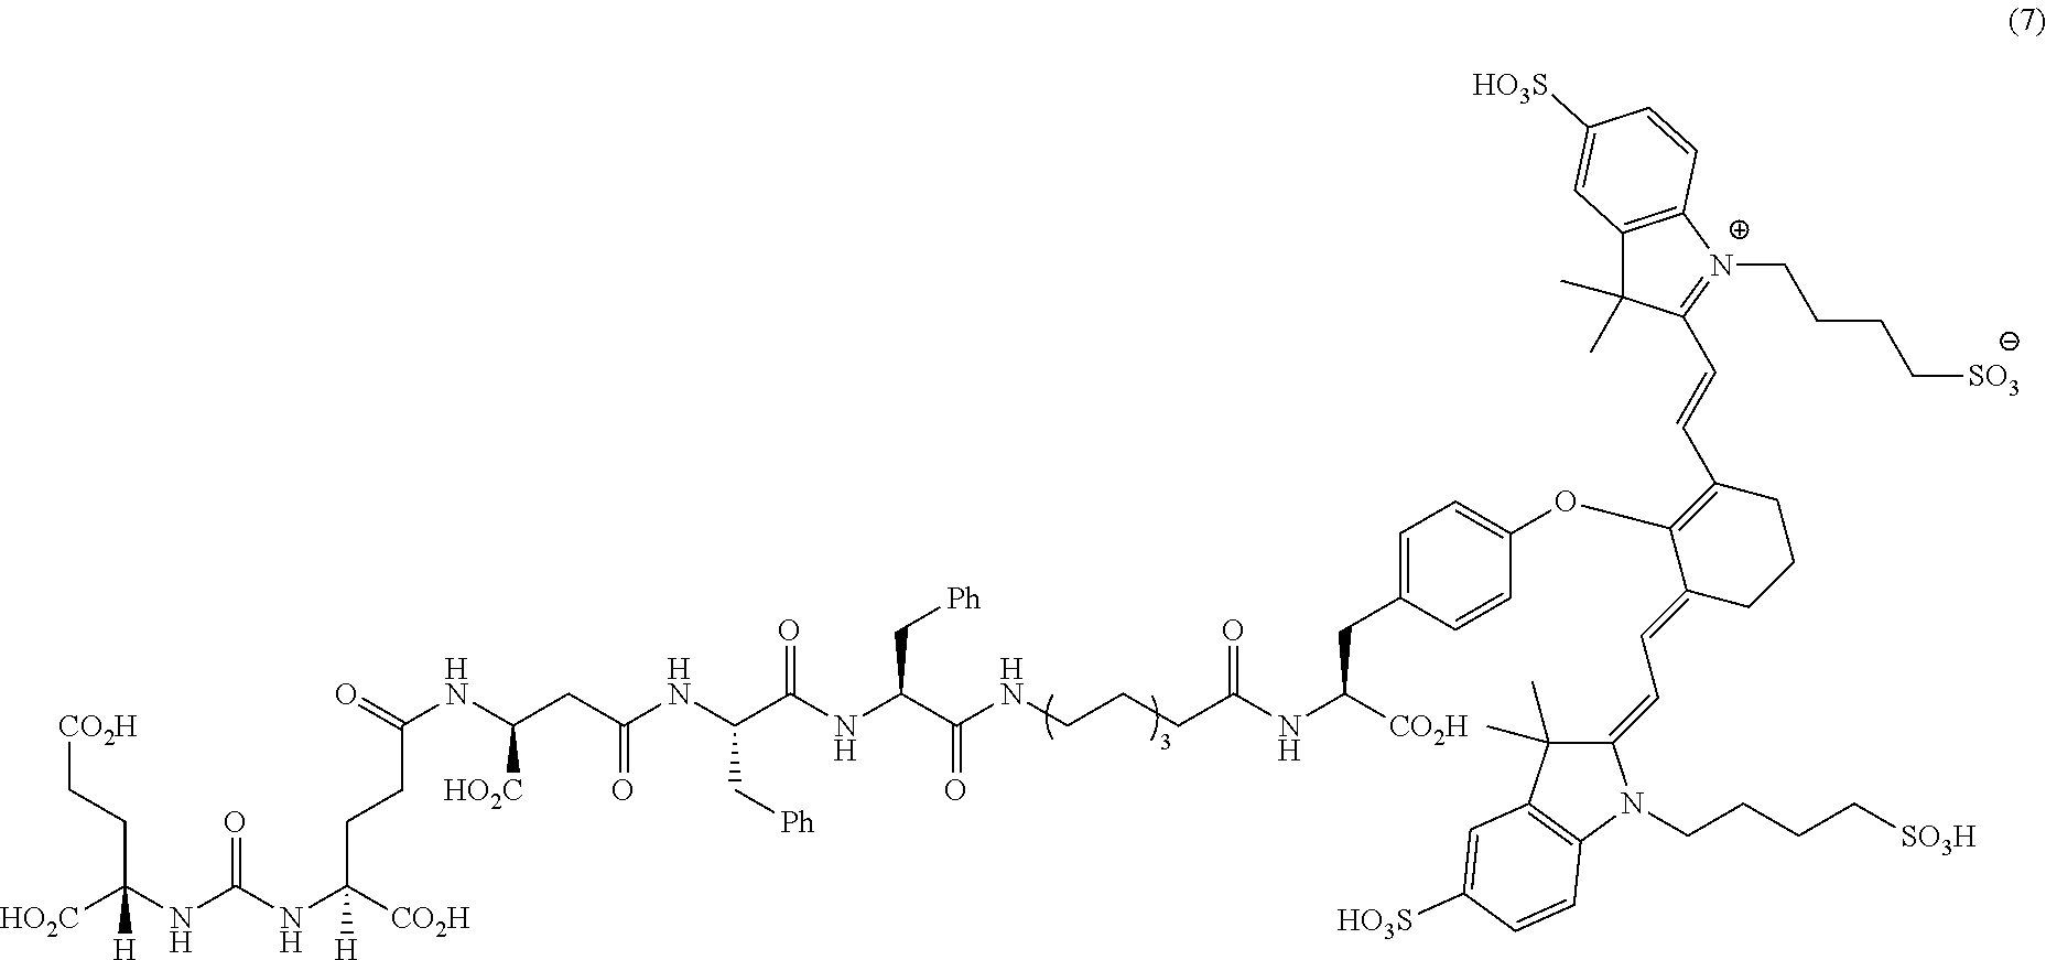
[HO2C]C(NC(NC([CO2H])([H])CCC(=O)NC(CC(NC(C(NC(C(NCCCC(NC([CO2H])CC1=CC=C(OC2=C(C=CC3=[N+](CCCC[SO3])C4=C(C3(C)C)C=C([HO3S])C=C4)CCCC2=CC=C2C(C)(C)C3=C(N2CCCC[SO3H])C=CC([HO3S])=C3)C=C1)=O)=O)C[Ph])=O)C[Ph])=O)[HO2C])=O)(CC[CO2H])[H]
